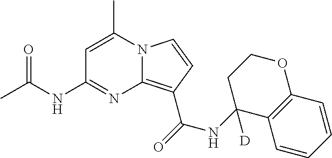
N12C(=C(C(=O)NC3([D])C4=C(C=CC=C4)OCC3)C=C1)N=C(NC(C)=O)C=C2C
